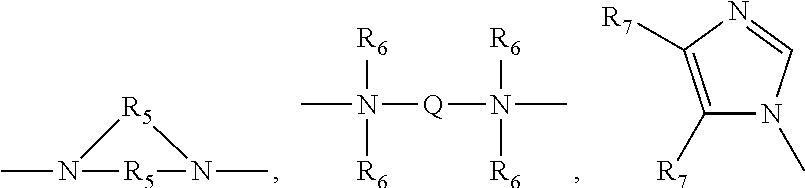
N1(C)[R5]N(C)[R5]1.CN([Q]N(C)([R6])[R6])([R6])[R6].C1([R7])=C([R7])N=CN1C
